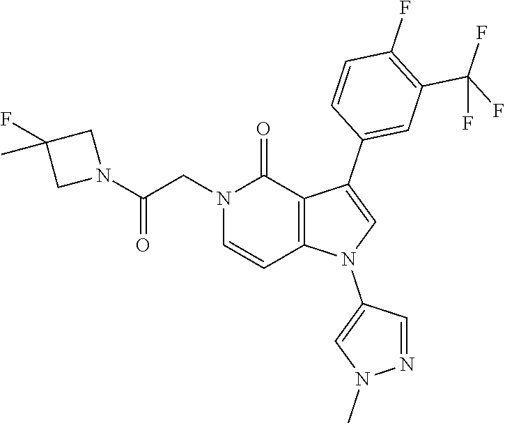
C1(F)=C(C(F)(F)F)C=C(C2=CN(C3=CN(C)N=C3)C3=C2C(=O)N(CC(N2CC(C)(F)C2)=O)C=C3)C=C1
